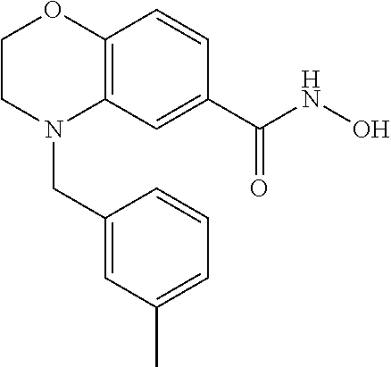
C12=C(C=C(C(NO)=O)C=C1)N(CC1=CC(C)=CC=C1)CCO2
